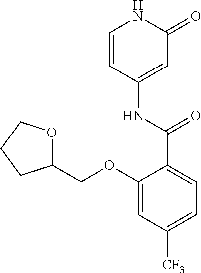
C1=CC(NC(=O)C2=CC=C([CF3])C=C2OCC2OCCC2)=CC(=O)N1
